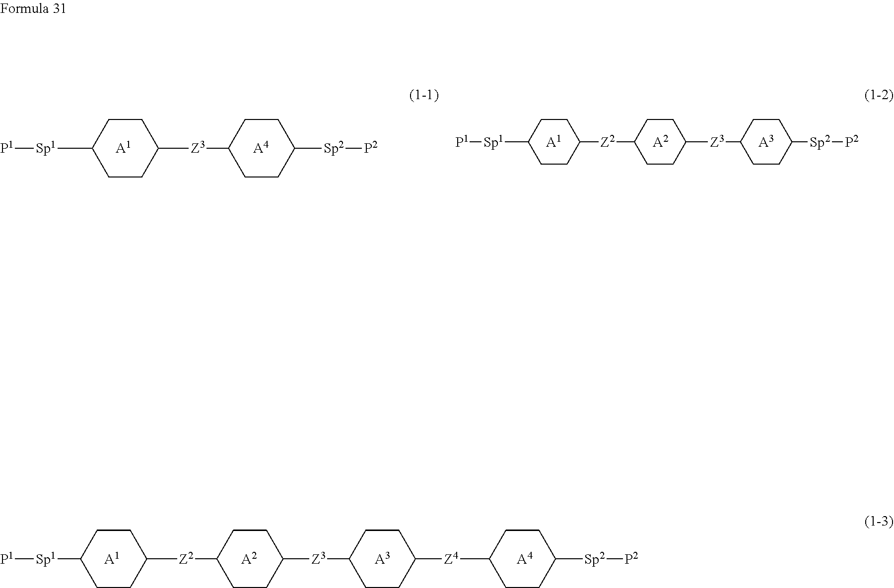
[A1].[A2].[A3].[A4].[P1][Sp1]C1CCC([Z2]C2CCC([Z3]C3CCC([Z4]C4CCC([Sp2][P2])CC4)CC3)CC2)CC1.[A1].[A4].[P1][Sp1]C1CCC([Z3]C2CCC([Sp2][P2])CC2)CC1.[A1].[A2].[A3].[P1][Sp1]C1CCC([Z2]C2CCC([Z3]C3CCC([Sp2][P2])CC3)CC2)CC1
